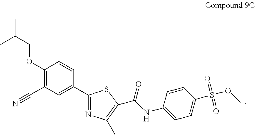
C(=O)(NC1=CC=C(S(OC)(=O)=O)C=C1)C1=C(C)N=C(C2=CC(C#N)=C(OCC(C)C)C=C2)S1
